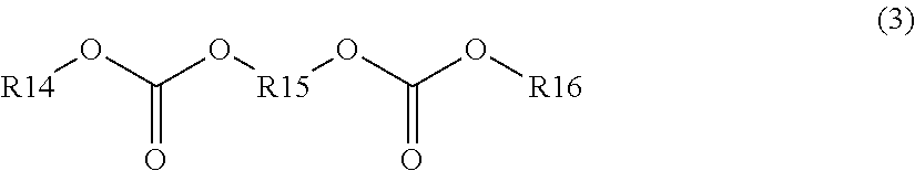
[R14]OC(O[R15]OC(O[R16])=O)=O
